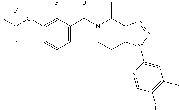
C1=C(C(N2CCC3=C(C2C)N=NN3C2=CC(C)=C(F)C=N2)=O)C(F)=C(OC(F)(F)F)C=C1
